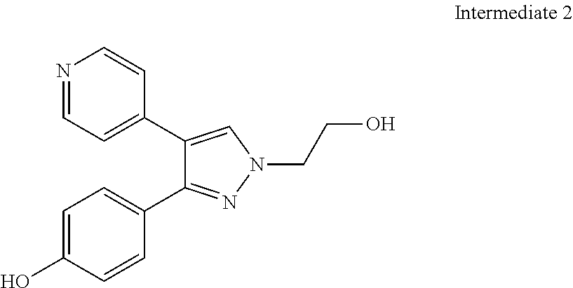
N1=CC=C(C2=CN(CCO)N=C2C2=CC=C(O)C=C2)C=C1
